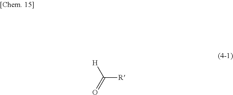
[H]C(=O)[R]
